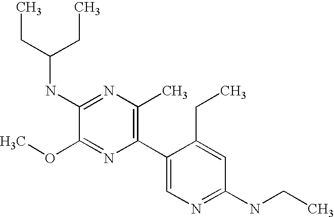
C(NC1=NC(C)=C(C2=CN=C(NCC)C=C2CC)N=C1OC)(CC)CC
